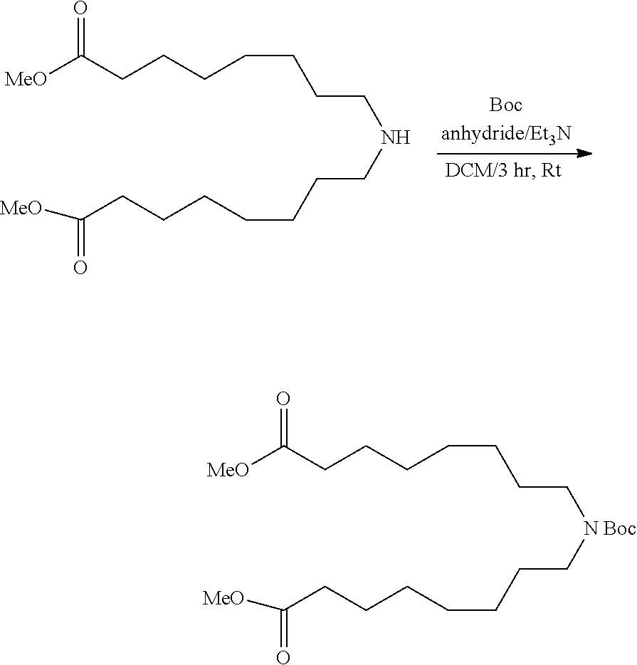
[MeO]C(CCCCCCCNCCCCCCCC(=O)[MeO])=O.[MeO]C(CCCCCCC[N Boc]CCCCCCCC(=O)[MeO])=O
